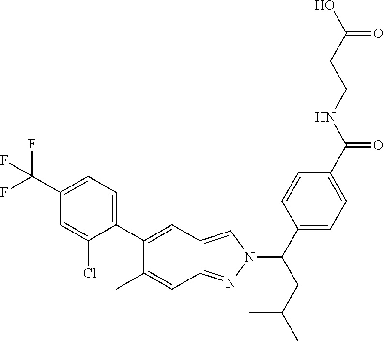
C1(C(F)(F)F)=CC=C(C2=CC3=CN(C(CC(C)C)C4=CC=C(C(NCCC(O)=O)=O)C=C4)N=C3C=C2C)C(Cl)=C1
